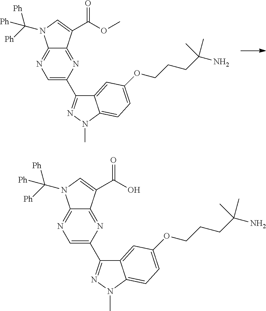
C12=NC=C(C3=NN(C)C4=CC=C(OCCCC(N)(C)C)C=C34)N=C1C(C(OC)=O)=CN2C([Ph])([Ph])[Ph].C12=NC=C(C3=NN(C)C4=CC=C(OCCCC(N)(C)C)C=C34)N=C1C(C(O)=O)=CN2C([Ph])([Ph])[Ph]
